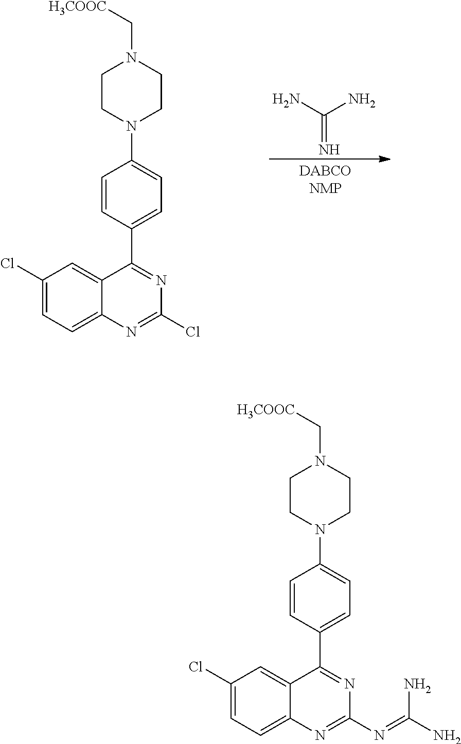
C(=N)(N)N.C1(Cl)=CC=C2C(=C1)C(C1=CC=C(N3CCN(C[H3COOC])CC3)C=C1)=NC(Cl)=N2.C1(Cl)=CC=C2C(=C1)C(C1=CC=C(N3CCN(C[H3COOC])CC3)C=C1)=NC(N=C(N)N)=N2
